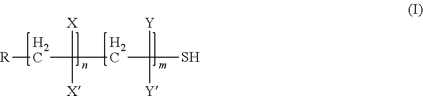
[R]CC([X])([X])CC([Y])([Y])S
